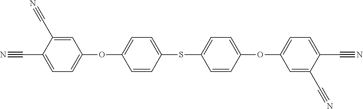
C1=C(C#N)C(C#N)=CC(OC2=CC=C(SC3=CC=C(OC4=CC=C(C#N)C(C#N)=C4)C=C3)C=C2)=C1
